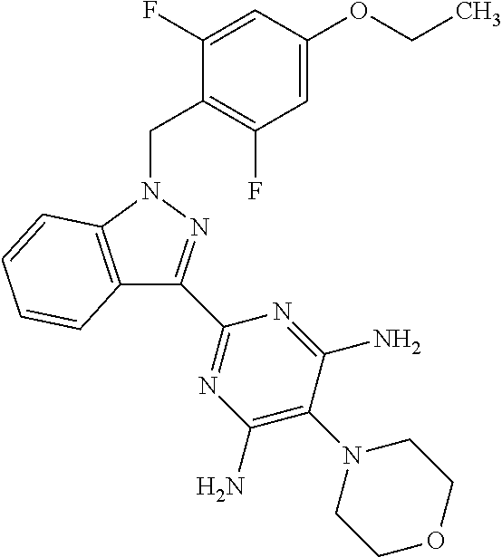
C1(F)=CC(OCC)=CC(F)=C1CN1C2=C(C=CC=C2)C(C2=NC(N)=C(N3CCOCC3)C(N)=N2)=N1
